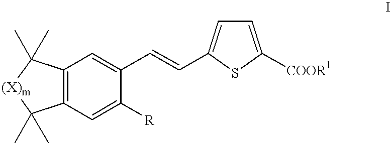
C12=C(C=C(C=CC3=CC=C([COOR1])S3)C([R])=C1)C(C)(C)[(X)m]C2(C)C
